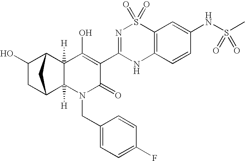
C1=CC2=C(C=C1NS(C)(=O)=O)S(=O)(=O)N=C(C1=C(O)C3([H])C4C(O)CC(C3([H])N(CC3=CC=C(F)C=C3)C1=O)C4)N2
